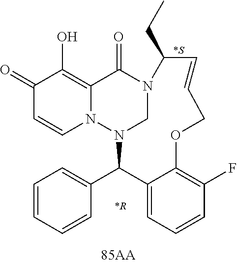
C1(=O)C=CN2C(=C1O)C(=O)N1CN2C(C2=CC=CC=C2)C2=CC=CC(F)=C2OCC=CC1CC.[*R].[*S]
